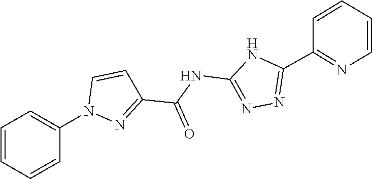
C1=CC=CC(N2N=C(C(NC3=NN=C(C4=NC=CC=C4)N3)=O)C=C2)=C1
